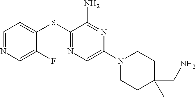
C1=NC=C(F)C(SC2=NC=C(N3CCC(CN)(C)CC3)N=C2N)=C1
